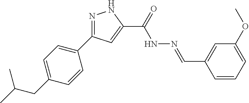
N1=C(C2=CC=C(CC(C)C)C=C2)C=C(C(=O)NN=CC2=CC(OC)=CC=C2)N1
